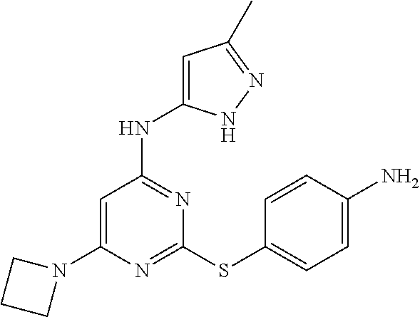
NC1=CC=C(SC2=NC(N3CCC3)=CC(NC3=CC(C)=NN3)=N2)C=C1
